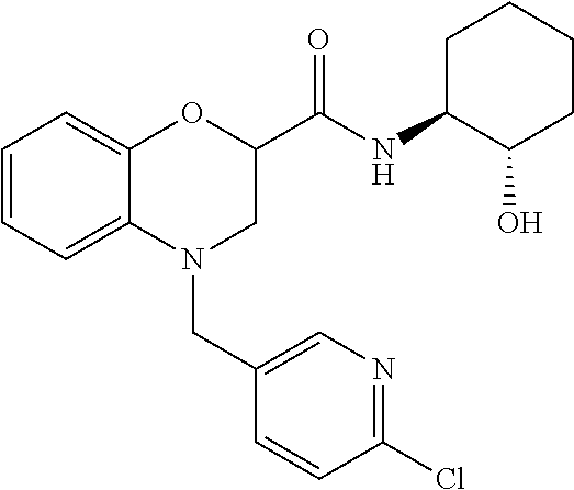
C1=CC=C2C(=C1)OC(C(NC1C(O)CCCC1)=O)CN2CC1=CN=C(Cl)C=C1
